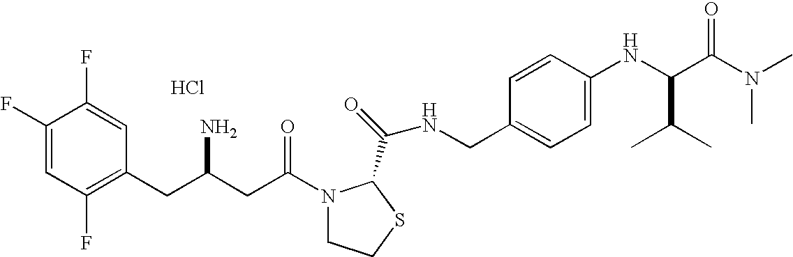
Cl.C1(F)=CC(F)=C(CC(CC(=O)N2CCSC2C(=O)NCC2=CC=C(NC(C(N(C)C)=O)C(C)C)C=C2)N)C=C1F
